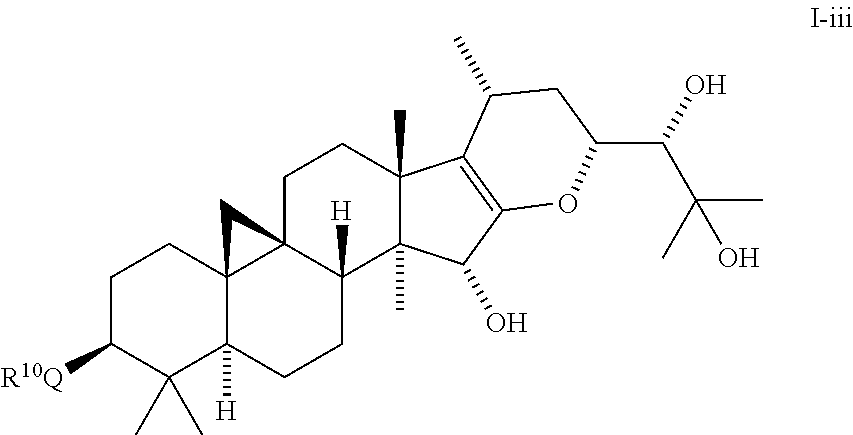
C1C([R10Q])C(C)(C)C2([H])C3(C1)C1(C([H])(CC2)C2(C)C(C)(CC1)C1=C(C2O)OC(C(C(C)(C)O)O)CC1C)C3
